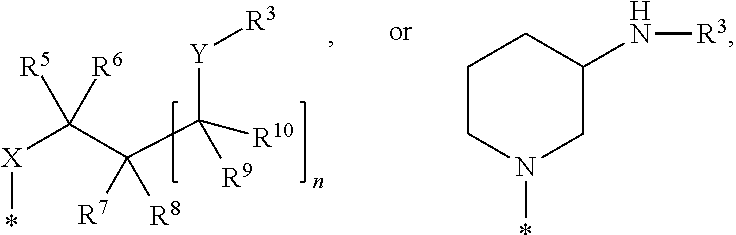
[X](C(C(C([R10])([R9])[Y][R3])([R7])[R8])([R5])[R6])*.C1CN(*)CC(N[R3])C1
